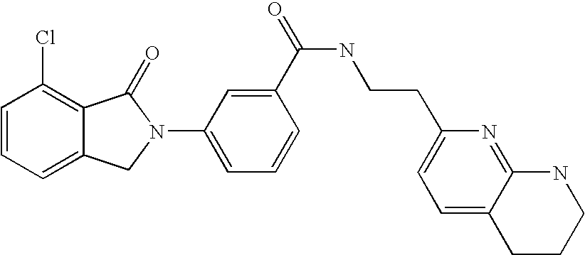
C1=CC=C2C(=C1Cl)C(=O)N(C1=CC=CC(C(=O)NCCC3=CC=C4C(=N3)NCCC4)=C1)C2
